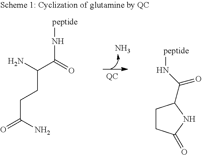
N.NC(C(=O)N[peptide])CCC(=O)N.[peptide]NC(C1CCC(=O)N1)=O
